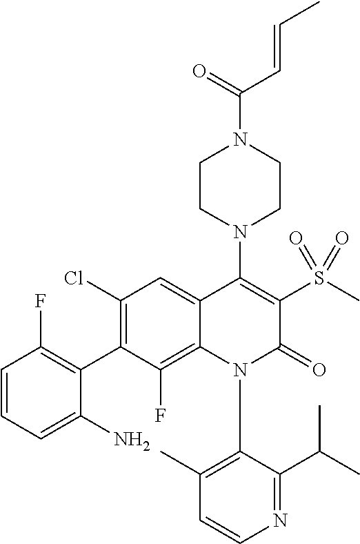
N1(C2=C(C)C=CN=C2C(C)C)C(=O)C(S(C)(=O)=O)=C(N2CCN(C(=O)C=CC)CC2)C2=CC(Cl)=C(C3=C(F)C=CC=C3N)C(F)=C12
